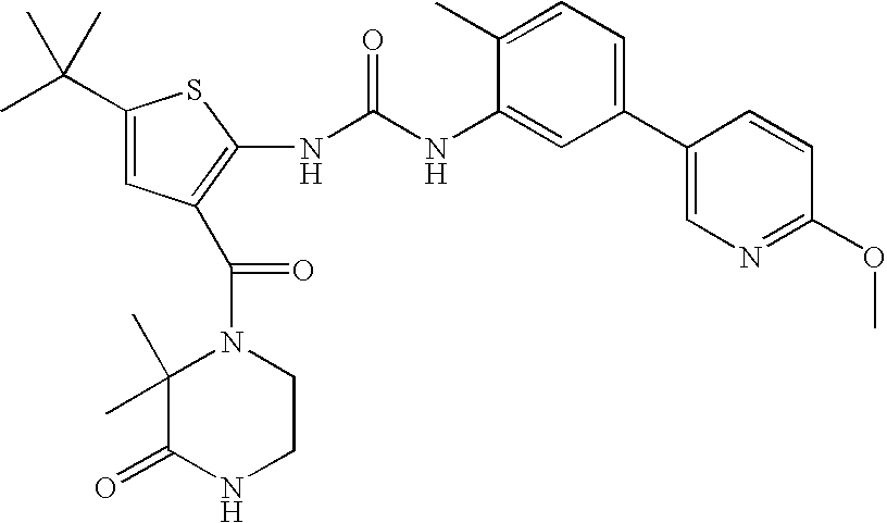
C1(C(C)(C)C)=CC(C(N2C(C)(C)C(=O)NCC2)=O)=C(NC(NC2=CC(C3=CN=C(OC)C=C3)=CC=C2C)=O)S1
